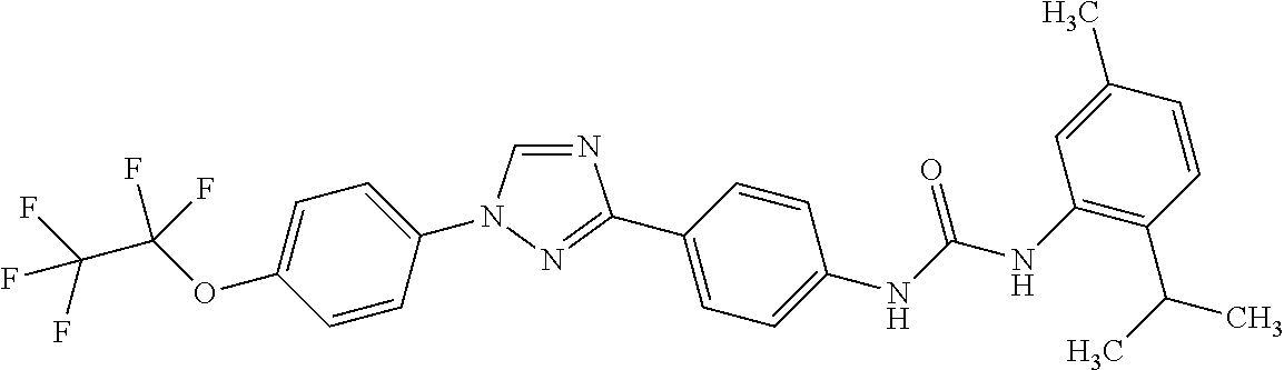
C1=C(OC(C(F)(F)F)(F)F)C=CC(N2C=NC(C3=CC=C(NC(NC4=C(C(C)C)C=CC(C)=C4)=O)C=C3)=N2)=C1
